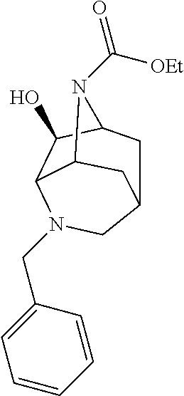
C12CC3C(O)C(C(C1)N3C([OEt])=O)N(CC1=CC=CC=C1)C2
